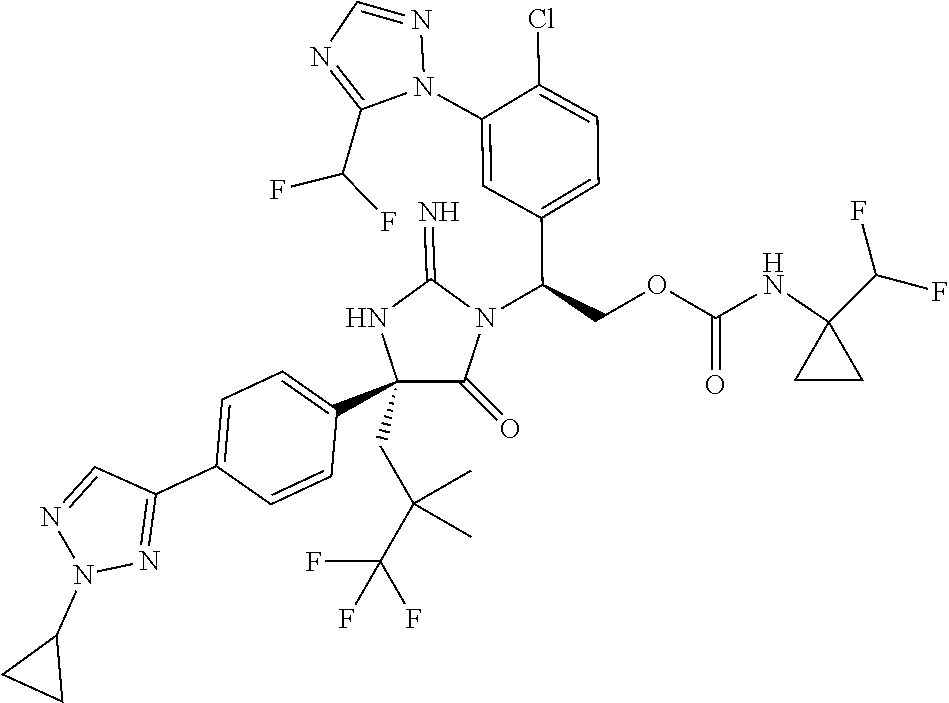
C1(C2=NN(C3CC3)N=C2)=CC=C(C2(CC(C(F)(F)F)(C)C)C(=O)N(C(C3=CC=C(Cl)C(N4N=CN=C4C(F)F)=C3)COC(=O)NC3(C(F)F)CC3)C(=N)N2)C=C1
